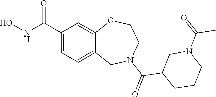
C1(C(NO)=O)=CC=C2C(=C1)OCCN(C(=O)C1CCCN(C(=O)C)C1)C2
